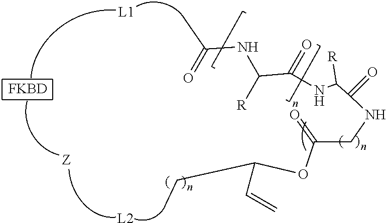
[L1].[L2].[FKBD].N(C(C(=O)NC(C(NCC(OC(CC)C=C)=O)=O)[R])[R])C(=O)C
